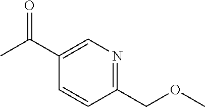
C1(COC)=NC=C(C(C)=O)C=C1
